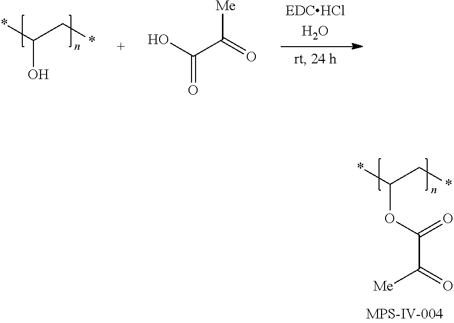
*C(C*)O.[Me]C(=O)C(O)=O.*C(C*)OC(C(=O)[Me])=O
